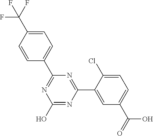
C1(C2=NC(C3=CC=C(C(F)(F)F)C=C3)=NC(O)=N2)=CC(C(=O)O)=CC=C1Cl
